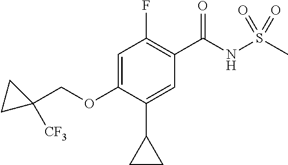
C1(F)=C(C(NS(C)(=O)=O)=O)C=C(C2CC2)C(OCC2([CF3])CC2)=C1
